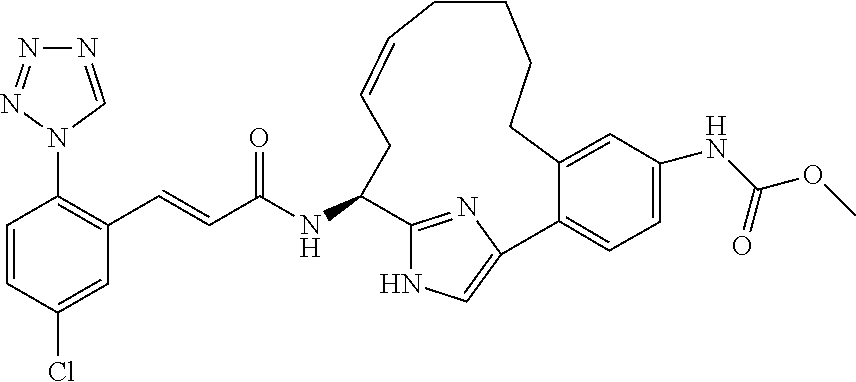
C1=CC(Cl)=CC(C=CC(NC2C3=NC(=CN3)C3=CC=C(NC(OC)=O)C=C3CCCCC=CC2)=O)=C1N1C=NN=N1
